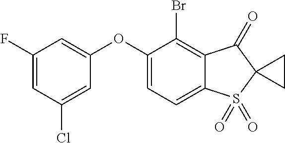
C1(F)=CC(Cl)=CC(OC2=CC=C3C(=C2Br)C(=O)C2(S3(=O)=O)CC2)=C1
